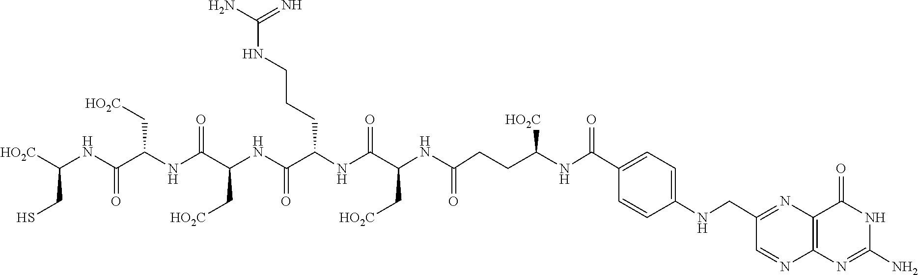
C1=CC(NCC2=NC3=C(N=C2)N=C(N)NC3=O)=CC=C1C(NC(CCC(NC(C(NC(C(NC(C(NC(C(NC([HO2C])CS)=O)C[HO2C])=O)C[HO2C])=O)CCCNC(N)=N)=O)C[HO2C])=O)[HO2C])=O
